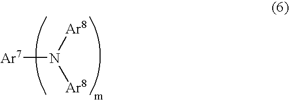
[Ar7]N([Ar8])[Ar8]
